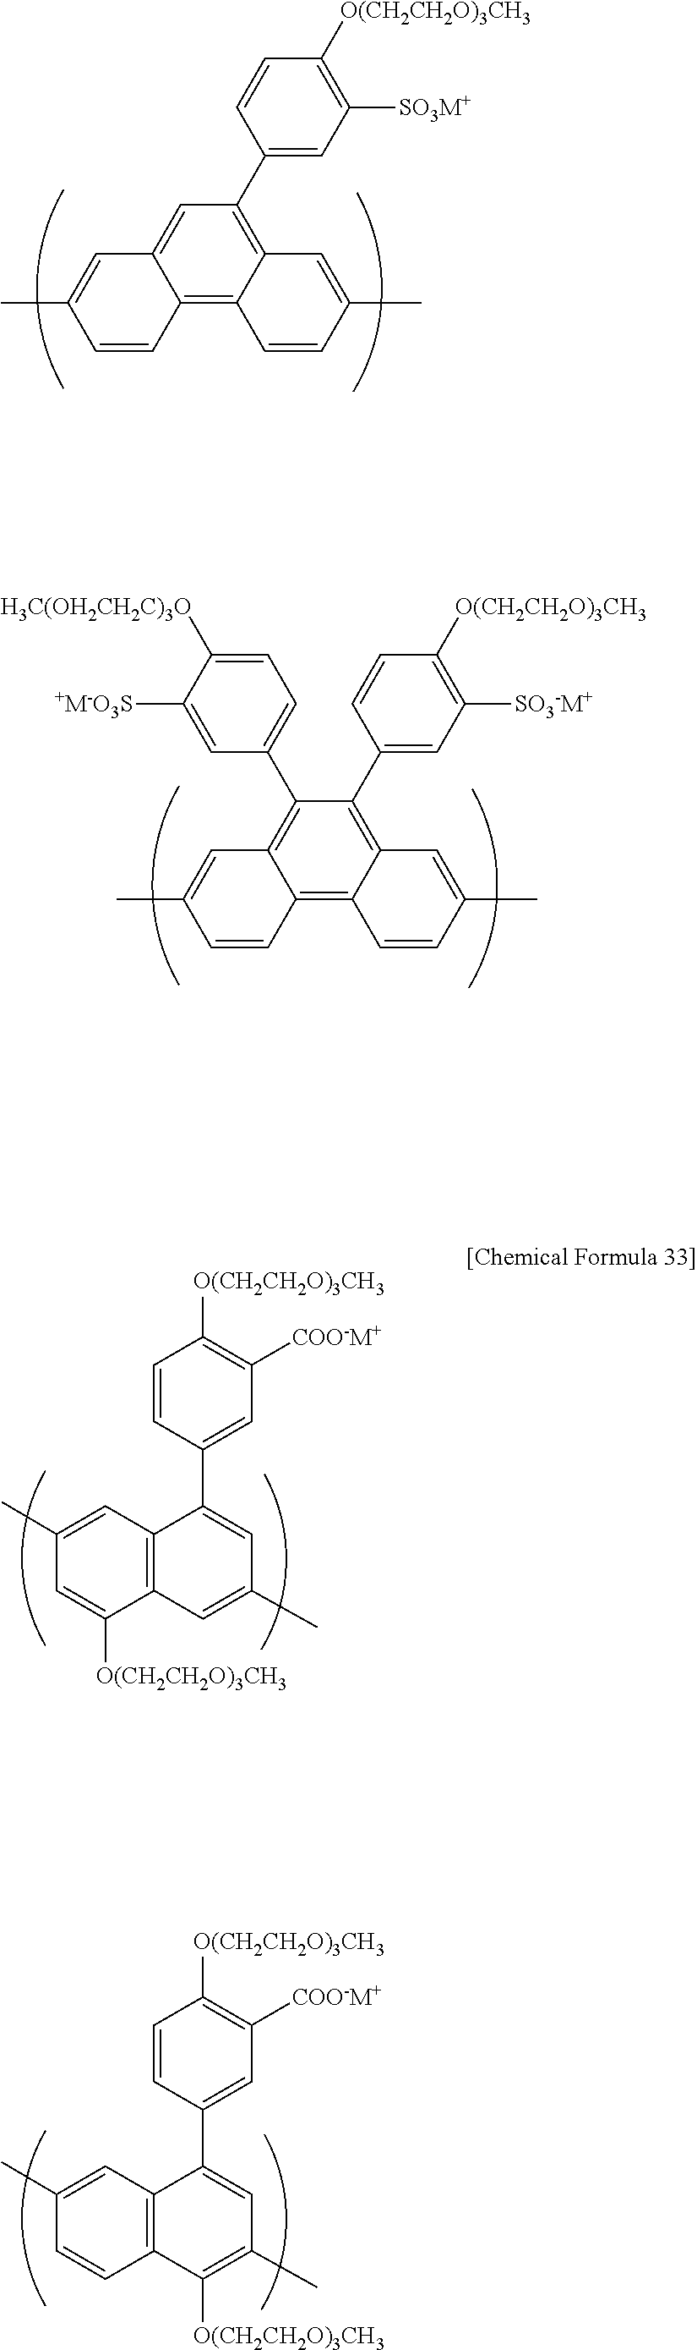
C1(C)=CC2=C(C=C1)C([O(CH2CH2O)3CH3])=C(C)C=C2C1=CC([COO-M+])=C([O(CH2CH2O)3CH3])C=C1.C1([O(CH2CH2O)3CH3])=C([SO3M+])C=C(C2=C3C(=C4C(=C2)C=C(C)C=C4)C=CC(C)=C3)C=C1.C1([O(CH2CH2O)3CH3])=C([SO3-M+])C=C(C2=C3C(=C4C(=C2C2=CC=C([H3C(OH2CH2C)3O])C([+M-O3S])=C2)C=C(C)C=C4)C=CC(C)=C3)C=C1.C1(C)=CC2=C(C([O(CH2CH2O)3CH3])=C1)C=C(C)C=C2C1=CC([COO-M+])=C([O(CH2CH2O)3CH3])C=C1
